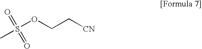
CS(OCC[CN])(=O)=O
